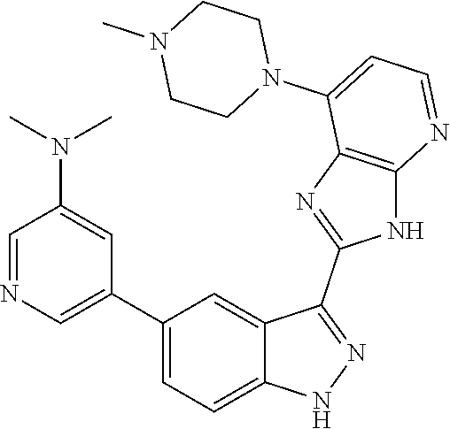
C1=NC=C(C2=CC=C3C(=C2)C(C2=NC4=C(N2)N=CC=C4N2CCN(C)CC2)=NN3)C=C1N(C)C
